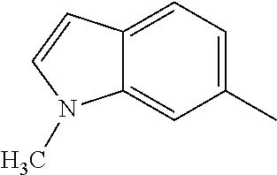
C12=CC=C(C)C=C1N(C)C=C2
